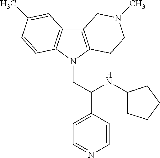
C12=C(N(CC(C3=CC=NC=C3)NC3CCCC3)C3=C1C=C(C)C=C3)CCN(C)C2
